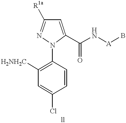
C1([H2NH2C])=C(N2C(C(N[A]B)=O)=CC([R1a])=N2)C=CC(Cl)=C1
